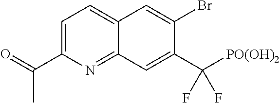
C1=C(C(=O)C)N=C2C(=C1)C=C(Br)C(C([PO(OH)2])(F)F)=C2
